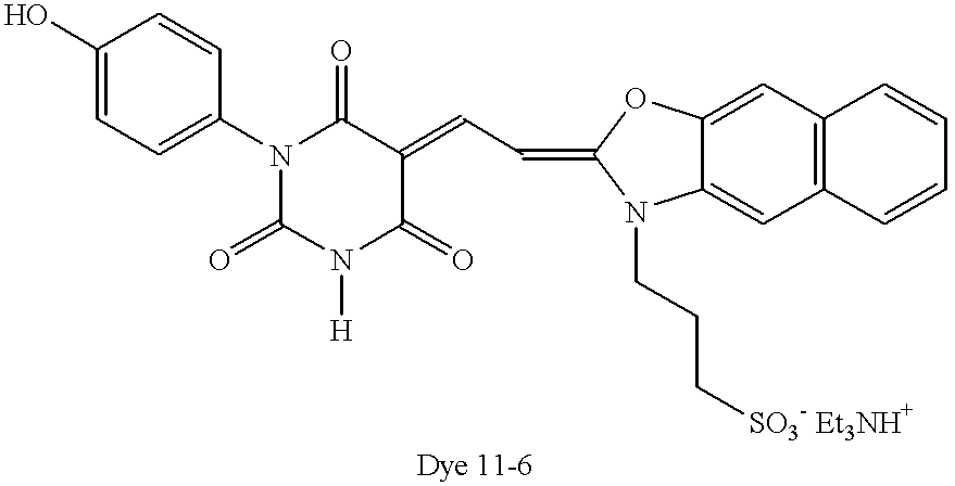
C1(=O)N([H])C(=O)C(=CC=C2OC3=CC4=C(C=C3N2CCC[SO3- Et3NH+])C=CC=C4)C(=O)N1C1=CC=C(O)C=C1
